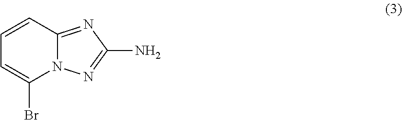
C1=CC2=NC(N)=NN2C(Br)=C1
